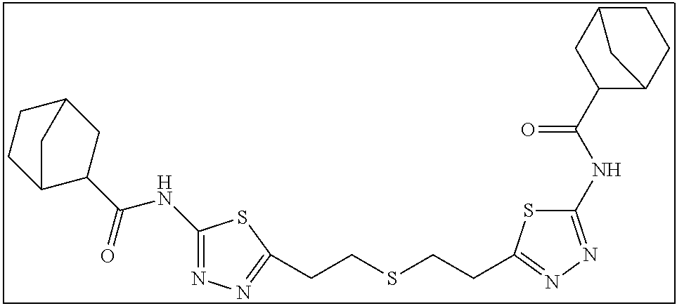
C1(NC(=O)C2C3CCC(C2)C3)=NN=C(CCSCCC2=NN=C(NC(C3C4CCC(C3)C4)=O)S2)S1
